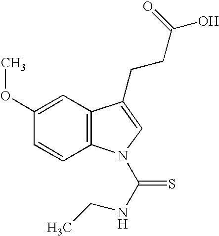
C12=C(C=CC(OC)=C1)N(C(NCC)=S)C=C2CCC(O)=O
